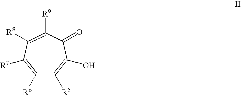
C1([R6])=C([R7])C([R8])=C([R9])C(=O)C(O)=C1[R5]
